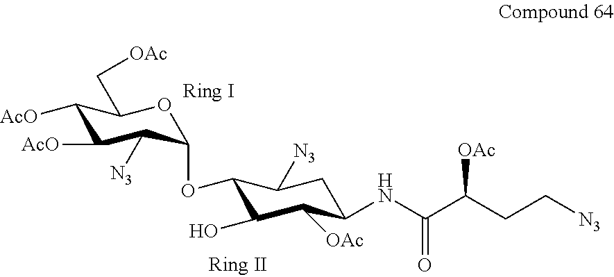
C1([AcO])C([AcO])C([N3])C(OC2C(O)C([OAc])C(NC(C(CC[N3])[OAc])=O)CC2[N3])OC1C[OAc]
